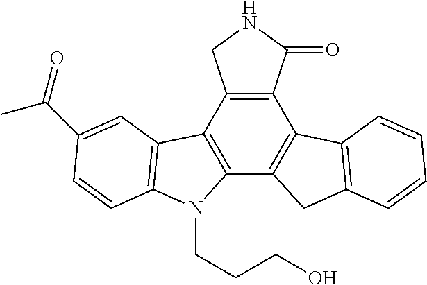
C12=C(C3=C(C4=C1C1=C(C4)C=CC=C1)N(CCCO)C1=C3C=C(C(=O)C)C=C1)CNC2=O
